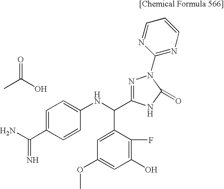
C(N)(=N)C1=CC=C(NC(C2=CC(OC)=CC(O)=C2F)C2=NN(C3=NC=CC=N3)C(=O)N2)C=C1.CC(O)=O
